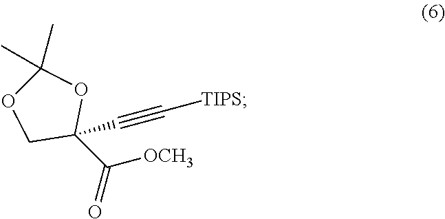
O1C(C)(C)OCC1(C#C[TIPS])C(=O)[OCH3]
